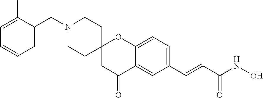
C(C1=CC=CC=C1C)N1CCC2(CC1)CC(=O)C1=CC(C=CC(NO)=O)=CC=C1O2
